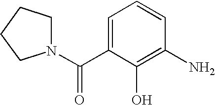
C1=C(C(N2CCCC2)=O)C(O)=C(N)C=C1
